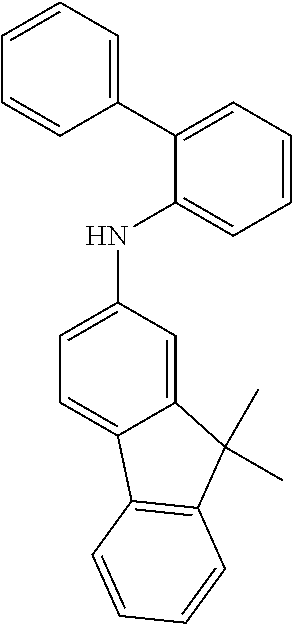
C1=CC=C(C2=CC=CC=C2NC2=CC=C3C(=C2)C(C)(C)C2=C3C=CC=C2)C=C1
